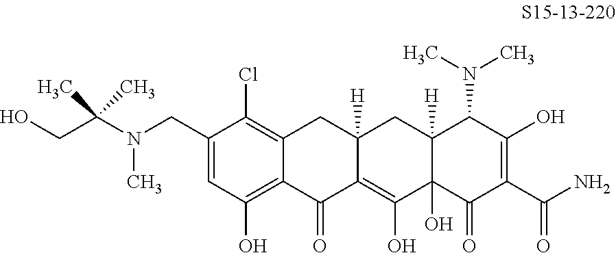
C1(CN(C)C(CO)(C)C)=CC(O)=C2C(=C1Cl)CC1([H])C(=C(O)C3(O)C([H])(C1)C(N(C)C)C(O)=C(C(N)=O)C3=O)C2=O
